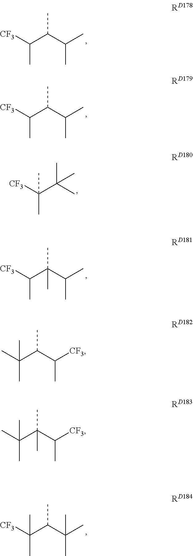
C(C)(C(C)[CF3])C(C)C.C(C)(C(C)[CF3])C(C)C.C(C)(C(C)([CF3])C)(C)C.C(C)(C(C)[CF3])(C(C)C)C.C(C)(C(C)([CF3])C)C(C)(C)C.C(C)(C(C)(C)C)C(C)[CF3].C(C)(C(C)(C)C)(C(C)[CF3])C
